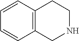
C1=CC=CC2=C1CCNC2
